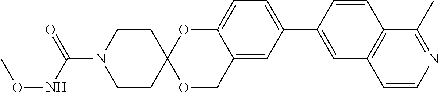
C12=CC(C3=CC4=C(C=C3)C(C)=NC=C4)=CC=C1OC1(OC2)CCN(C(NOC)=O)CC1
